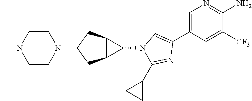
C1=C(C2=CN(C3C4C3CC(N3CCN(C)CC3)C4)C(C3CC3)=N2)C=C([CF3])C(N)=N1
